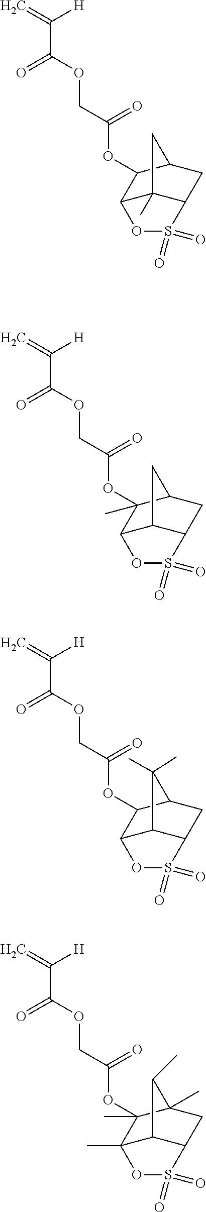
C=C([H])C(=O)OCC(=O)OC1(C)C2C3C(CC1C3)S(=O)(=O)O2.C=C([H])C(=O)OCC(=O)OC1C2C3C(CC1C3(C)C)S(=O)(=O)O2.C=C([H])C(=O)OCC(=O)OC1(C)C2(C)C3C(CC1(C)C3C)S(=O)(=O)O2.C=C([H])C(=O)OCC(=O)OC1C2OS(=O)(=O)C3CC1CC23C
